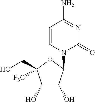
C1=CN(C2C(O)C(O)C(CO)([F3C])O2)C(=O)N=C1N
